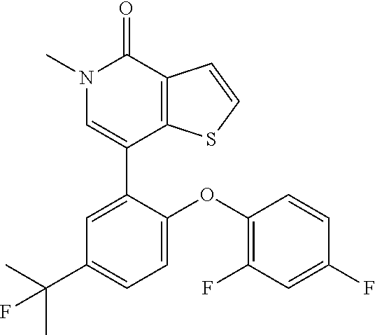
C1=CSC2=C1C(=O)N(C)C=C2C1=CC(C(C)(C)F)=CC=C1OC1=C(F)C=C(F)C=C1
